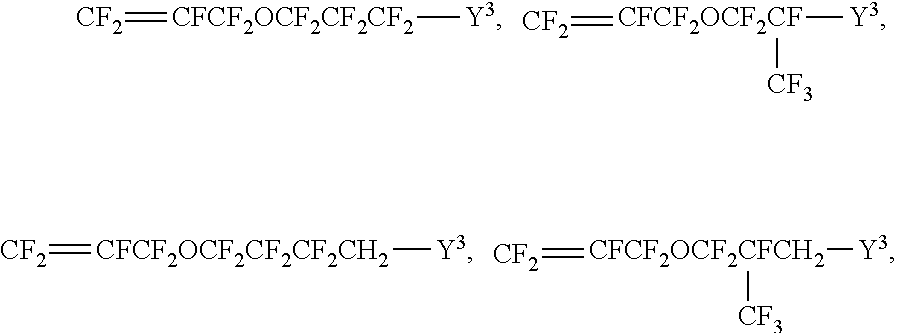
[CF2]=[CFCF2OCF2CF2CF2][Y3].[CF2]=[CFCF2OCF2CF]([Y3])[CF3].[CF2]=[CFCF2OCF2CF2CF2CH2][Y3].[CF2]=[CFCF2OCF2CFCH2]([Y3])[CF3]
